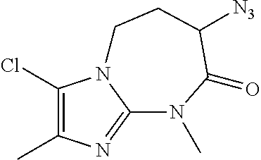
C1(Cl)=C(C)N=C2N1CCC([N3])C(=O)N2C
